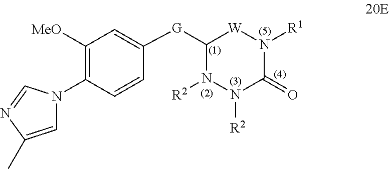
C1([G]C2=CC([MeO])=C(N3C=C(C)N=C3)C=C2)N([R2])N([R2])C(=O)N([R1])[W]1
